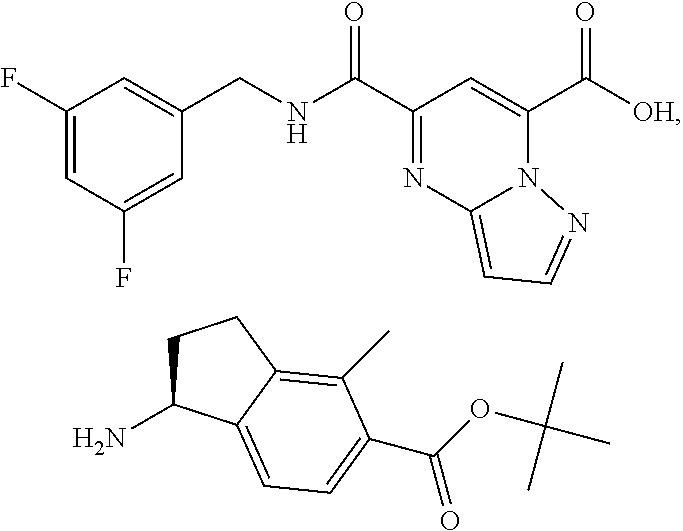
C1(F)=CC(F)=CC(CNC(C2=NC3=CC=NN3C(C([OH])=O)=C2)=O)=C1.C1C(N)C2=CC=C(C(OC(C)(C)C)=O)C(C)=C2C1
